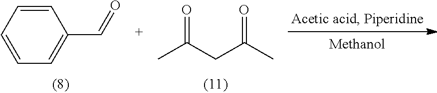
C1=CC=CC=C1C=O.CC(CC(C)=O)=O
